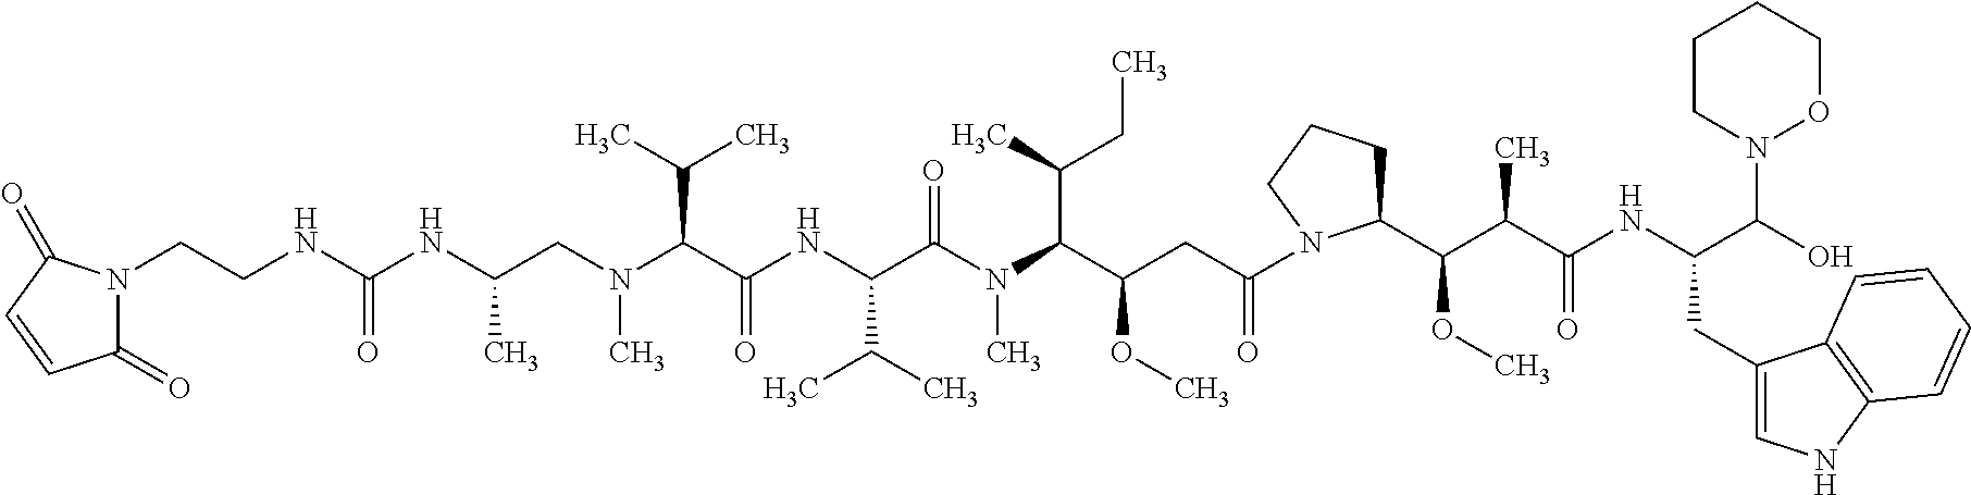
C(CN(C(C(NC(C(N(C(C(CC(=O)N1C(C(C(C(NC(C(O)N2OCCCC2)CC2=CNC3=C2C=CC=C3)=O)C)OC)CCC1)OC)C(C)CC)C)=O)C(C)C)=O)C(C)C)C)(NC(NCCN1C(=O)C=CC1=O)=O)C
